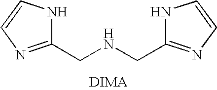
C1(CNCC2=NC=CN2)=NC=CN1
